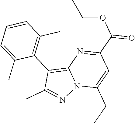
C1(C(OCC)=O)=NC2=C(C3=C(C)C=CC=C3C)C(C)=NN2C(CC)=C1
